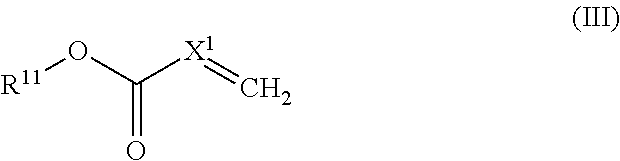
C(=O)(O[R11])[X1]=C
